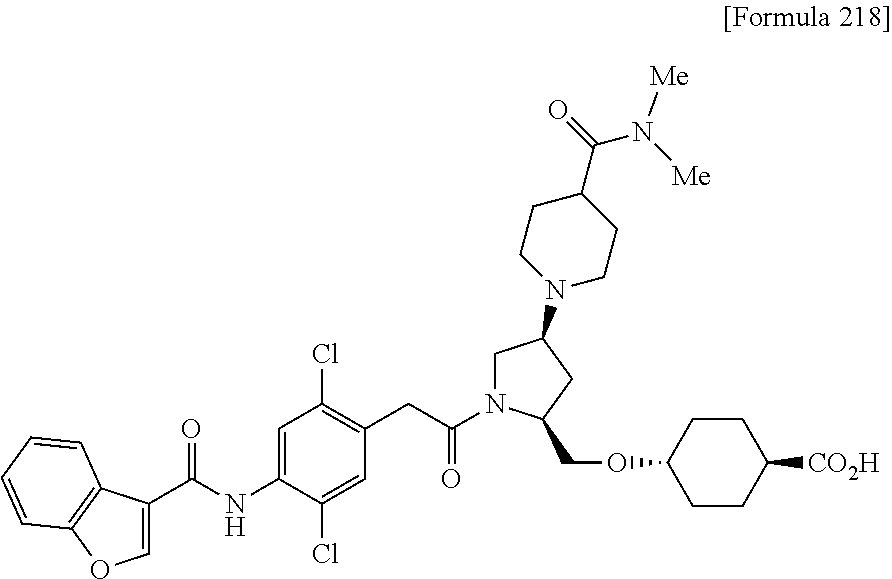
C1(C(NC2=CC(Cl)=C(CC(N3CC(N4CCC(C(=O)N([Me])[Me])CC4)CC3COC3CCC([CO2H])CC3)=O)C=C2Cl)=O)=COC2=C1C=CC=C2
